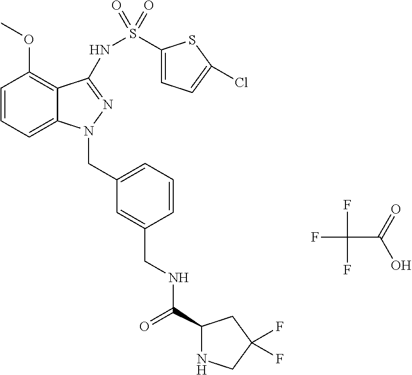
C(C(=O)O)(F)(F)F.C1=CC=C2C(=C1OC)C(NS(C1=CC=C(Cl)S1)(=O)=O)=NN2CC1=CC=CC(CNC(C2NCC(F)(F)C2)=O)=C1
